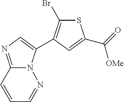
N12C(=NC=C1C1=C(Br)SC(C(=O)[OMe])=C1)C=CC=N2
